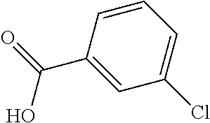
C1(C(=O)O)=CC(Cl)=CC=C1
